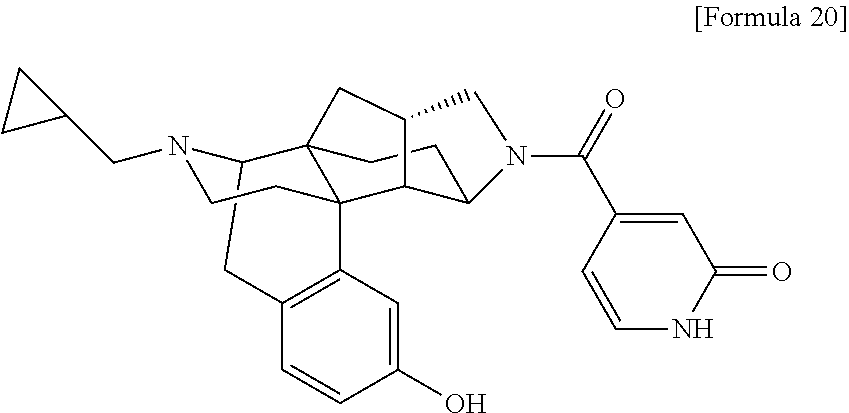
C12CC3=C(C=C(O)C=C3)C3(C14CCC1C3C(C4)CN1C(=O)C1=CC(=O)NC=C1)CCN2CC1CC1
